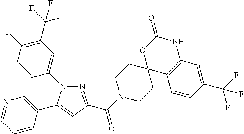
N1(C2=CC(C(F)(F)F)=C(F)C=C2)N=C(C(N2CCC3(CC2)C2=C(NC(=O)O3)C=C(C(F)(F)F)C=C2)=O)C=C1C1=CN=CC=C1
